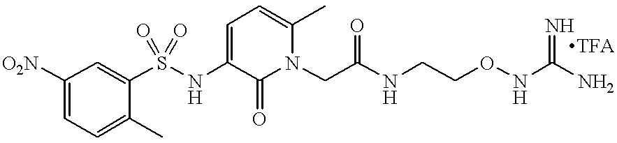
C1=C(C)C(S(NC2=CC=C(C)N(CC(=O)NCCONC(N)=N)C2=O)(=O)=O)=CC([O2N])=C1
